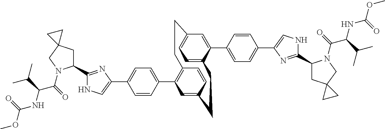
C1(C2=CC=C(C3=CNC(C4CC5(CN4C(C(NC(OC)=O)C(C)C)=O)CC5)=N3)C=C2)=C2C=CC(=C1)CCC1=CC=C(C=C1C1=CC=C(C3=CNC(C4CC5(CN4C(C(NC(OC)=O)C(C)C)=O)CC5)=N3)C=C1)CC2
